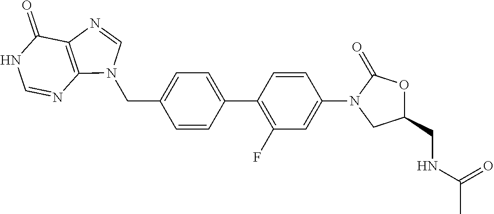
C(C1=CC=C(C2=C(F)C=C(N3CC(CNC(C)=O)OC3=O)C=C2)C=C1)N1C2=C(C(=O)NC=N2)N=C1
